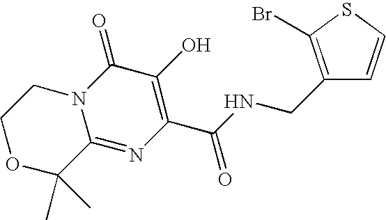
C1(C)(C)C2=NC(C(=O)NCC3=C(Br)SC=C3)=C(O)C(=O)N2CCO1
